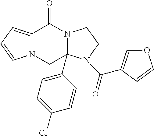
C12=CC=CN1CC1(C3=CC=C(Cl)C=C3)N(C2=O)CCN1C(=O)C1=COC=C1
